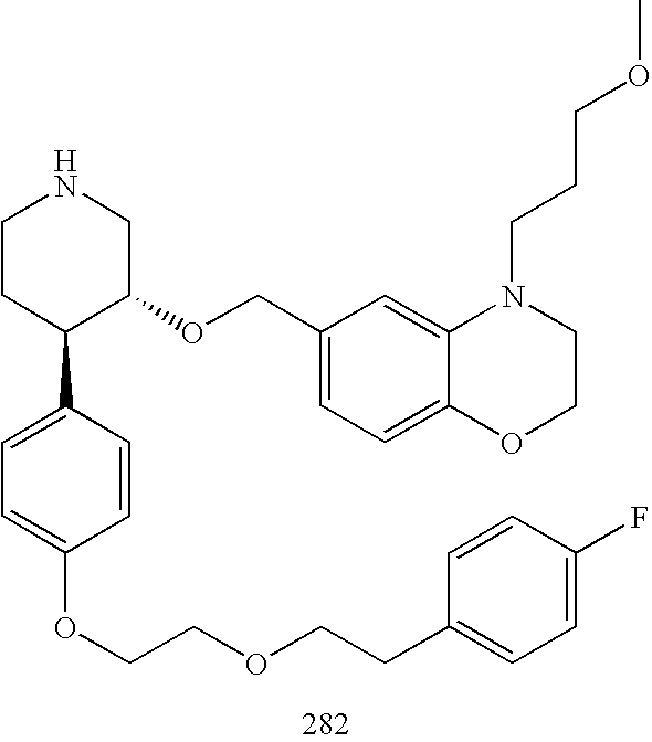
C1CC(C2=CC=C(OCCOCCC3=CC=C(F)C=C3)C=C2)C(OCC2=CC=C3C(=C2)N(CCCOC)CCO3)CN1
